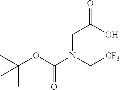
C(C)(C)(OC(N(C[CF3])CC(=O)O)=O)C
